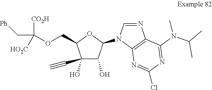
C1(O)(C#C)C(O)C(N2C=NC3=C2N=C(Cl)N=C3N(C)C(C)C)OC1COC([CO2H])(C[Ph])[HO2C]
